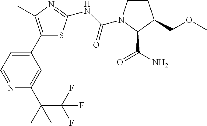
C1(C2=CC=NC(C(C)(C(F)(F)F)C)=C2)=C(C)N=C(NC(=O)N2CCC(COC)C2C(N)=O)S1
